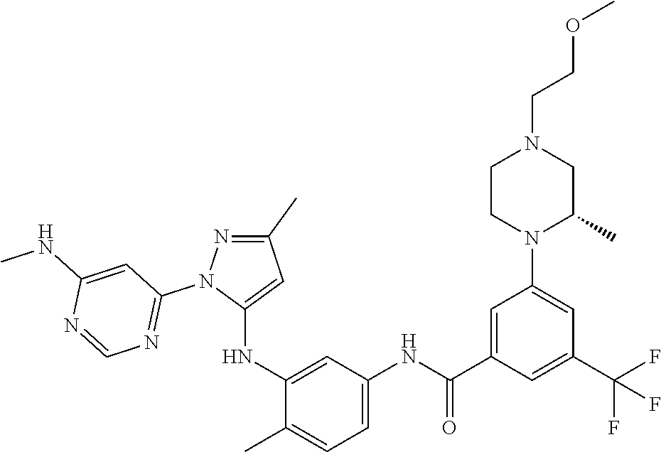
C1(C)=NN(C2=NC=NC(NC)=C2)C(NC2=CC(NC(C3=CC(N4C(C)CN(CCOC)CC4)=CC(C(F)(F)F)=C3)=O)=CC=C2C)=C1
